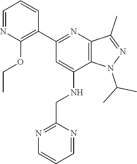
O(CC)C1=C(C2=NC3=C(C(NCC4=NC=CC=N4)=C2)N(C(C)C)N=C3C)C=CC=N1
